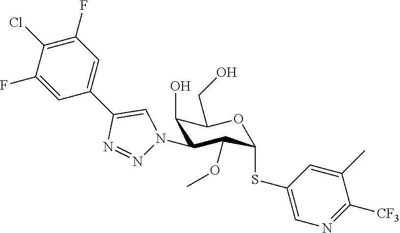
C1(O)C(N2N=NC(C3=CC(F)=C(Cl)C(F)=C3)=C2)C(OC)C(SC2=CN=C([CF3])C(C)=C2)OC1CO
